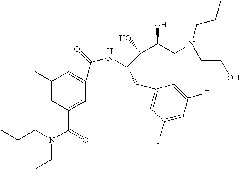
C1(C)=CC(C(=O)N(CCC)CCC)=CC(C(=O)NC(C(C(O)CN(CCO)CCC)O)CC2=CC(F)=CC(F)=C2)=C1
